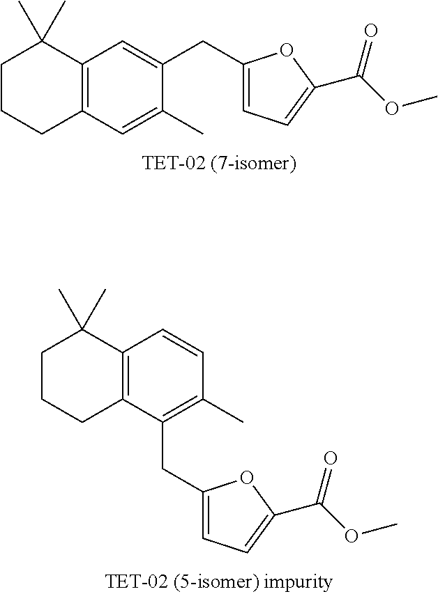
C1CCC2=C(C1(C)C)C=C(CC1=CC=C(C(OC)=O)O1)C(C)=C2.C1CCC2=C(C1(C)C)C=CC(C)=C2CC1=CC=C(C(OC)=O)O1
